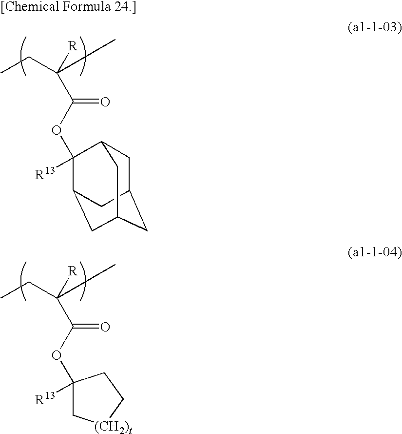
CCC(C)([R])C(=O)OC1([R13])C2CC3CC(CC1C3)C2.CCC(C)([R])C(=O)OC1([R13])C[(CH2)t]CC1
